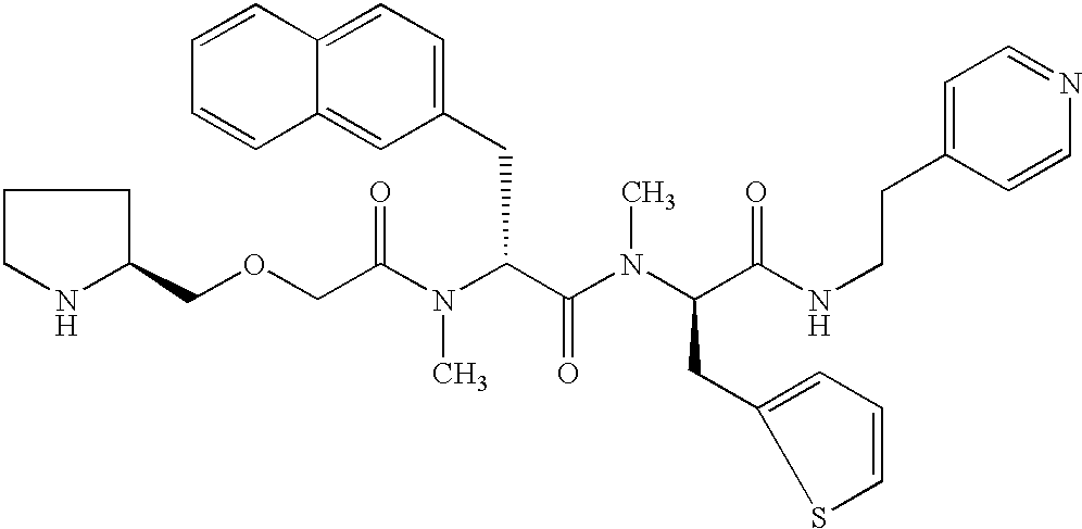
C1(COCC(N(C(C(=O)N(C)C(CC2=CC=CS2)C(=O)NCCC2=CC=NC=C2)CC2=CC=C3C(=C2)C=CC=C3)C)=O)CCCN1
